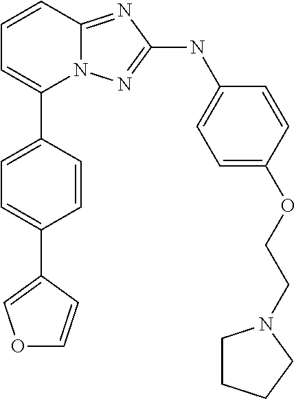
C1=CC2=NC(NC3=CC=C(OCCN4CCCC4)C=C3)=NN2C(C2=CC=C(C3=COC=C3)C=C2)=C1
